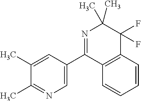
C1=CC2=C(C=C1)C(C1=CN=C(C)C(C)=C1)=NC(C)(C)C2(F)F
